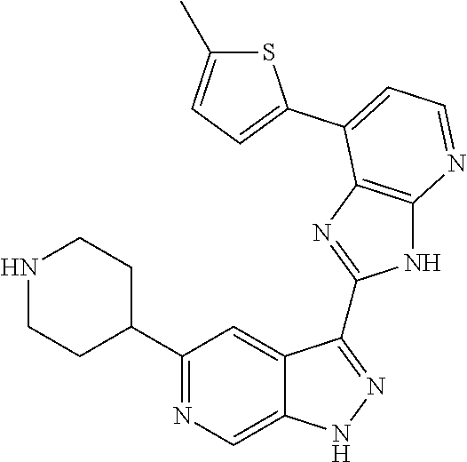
C1(C2=NC=C3C(=C2)C(C2=NC4=C(N2)N=CC=C4C2=CC=C(C)S2)=NN3)CCNCC1
